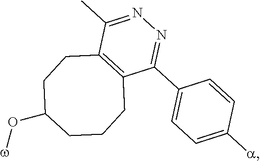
C1(C2=NN=C(C)C3=C2CCCC(O[w])CC3)=CC=C([a])C=C1
